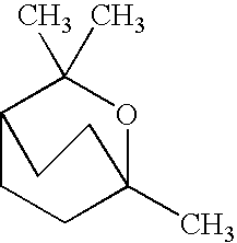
C12CCC(C)(OC1(C)C)CC2
